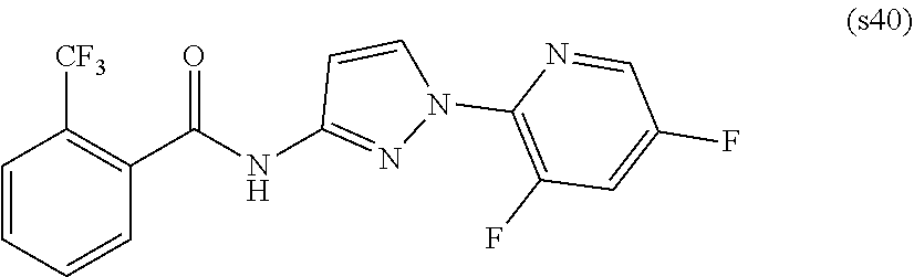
C1=CC=CC(C(NC2=NN(C3=C(F)C=C(F)C=N3)C=C2)=O)=C1[CF3]
